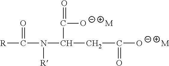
[M].C(C(=O)[O-])C(C([O-])=O)N([R])C([R])=O.[M]
